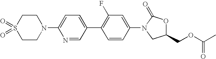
S1(=O)(=O)CCN(C2=CC=C(C3=C(F)C=C(N4CC(COC(C)=O)OC4=O)C=C3)C=N2)CC1
